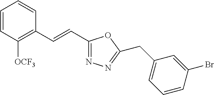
C1=CC([OCF3])=C(C=CC2=NN=C(CC3=CC=CC(Br)=C3)O2)C=C1
